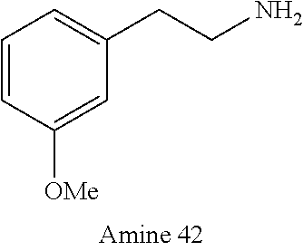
C1([OMe])=CC(CCN)=CC=C1
